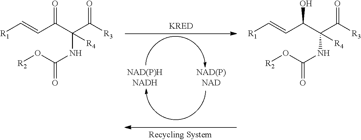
C(=CC(C(C([R3])=O)(NC(=O)O[R2])[R4])=O)[R1].C(=CC(C(C([R3])=O)(NC(=O)O[R2])[R4])O)[R1]
